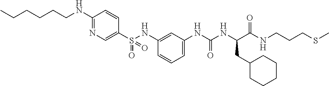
C1(S(NC2=CC(NC(NC(C(NCCCSC)=O)CC3CCCCC3)=O)=CC=C2)(=O)=O)=CN=C(NCCCCCC)C=C1
